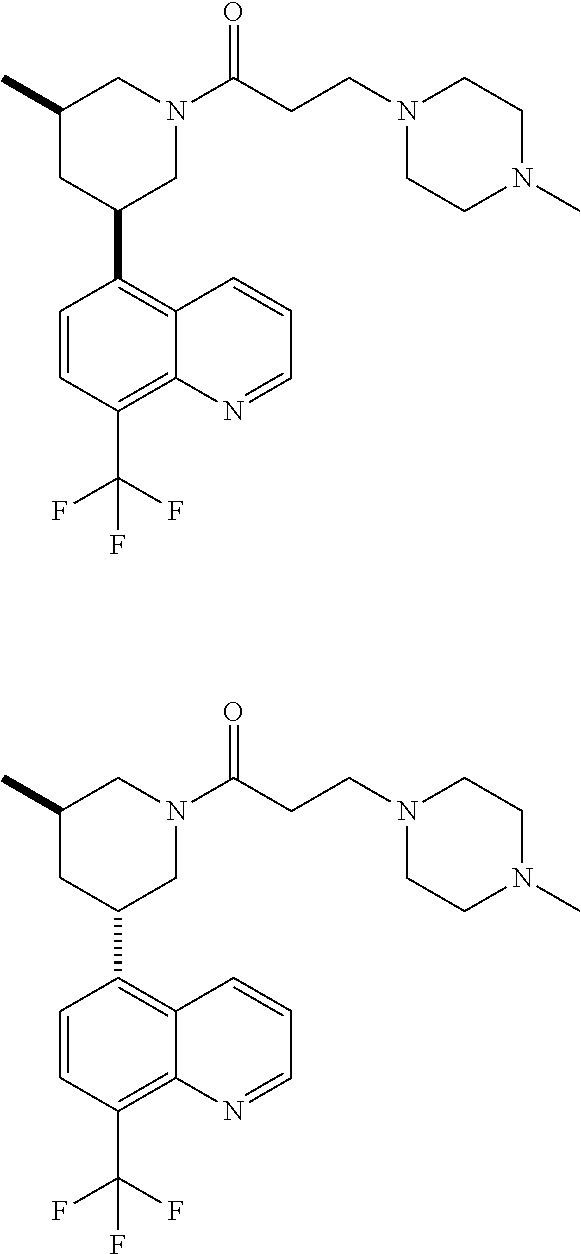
C1=CC(C(F)(F)F)=C2C(=C1C1CN(C(CCN3CCN(C)CC3)=O)CC(C)C1)C=CC=N2.C1=CC(C(F)(F)F)=C2C(=C1C1CN(C(CCN3CCN(C)CC3)=O)CC(C)C1)C=CC=N2
